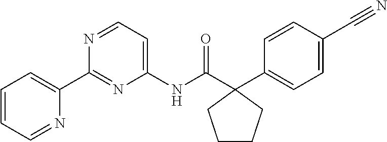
C1=CC=NC(C2=NC(NC(=O)C3(C4=CC=C(C#N)C=C4)CCCC3)=CC=N2)=C1
